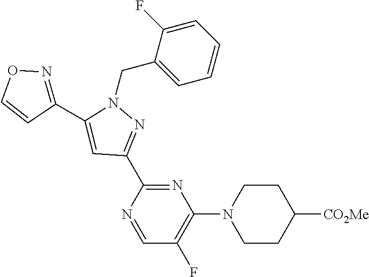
N1(CC2=CC=CC=C2F)C(C2=NOC=C2)=CC(C2=NC(N3CCC([CO2Me])CC3)=C(F)C=N2)=N1
